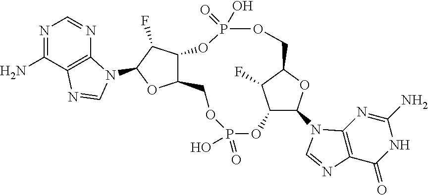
C12C(N3C4=C(C(=O)NC(N)=N4)N=C3)OC(C1F)COP(=O)(O)OC1C(COP(O)(=O)O2)OC(N2C3=C(C(N)=NC=N3)N=C2)C1F
